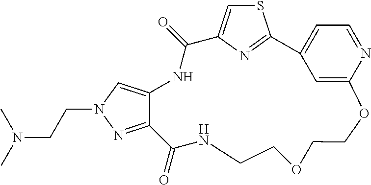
C12=NN(CCN(C)C)C=C1NC(=O)C1=CSC(=N1)C1=CC=NC(=C1)OCCOCCNC2=O
